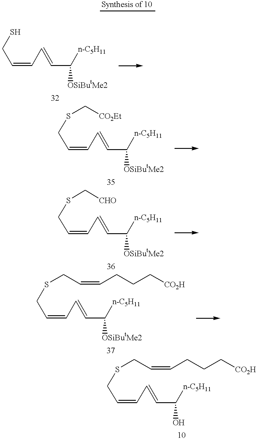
C(C([n-C5H11])[OSiButMe2])=CC=CCS.C(C([n-C5H11])[OSiButMe2])=CC=CCSC[CO2Et].C(C([n-C5H11])[OSiButMe2])=CC=CCSC[CHO].C(C([n-C5H11])[OSiButMe2])=CC=CCSCC=CCCC[CO2H].C(C([n-C5H11])O)=CC=CCSCC=CCCC[CO2H]
